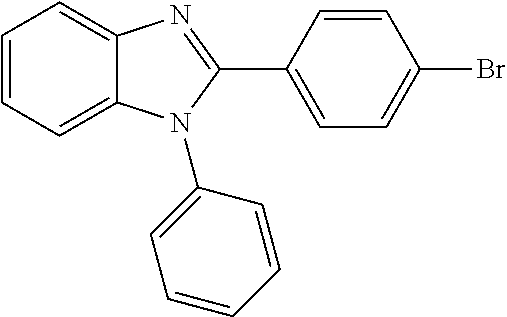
C1=CC=C2C(=C1)N=C(C1=CC=C(Br)C=C1)N2C1=CC=CC=C1
